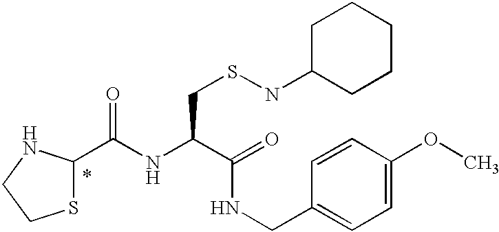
C(NC(C(=O)NCC1=CC=C(OC)C=C1)CSNC1CCCCC1)(=O)C1SCCN1
